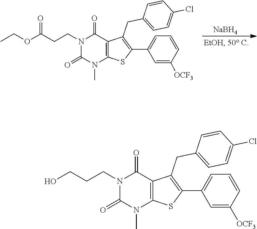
[NaBH4].N1(CCC(OCC)=O)C(=O)N(C)C2=C(C1=O)C(CC1=CC=C(Cl)C=C1)=C(C1=CC=CC([OCF3])=C1)S2.N1(CCCO)C(=O)N(C)C2=C(C1=O)C(CC1=CC=C(Cl)C=C1)=C(C1=CC=CC([OCF3])=C1)S2
